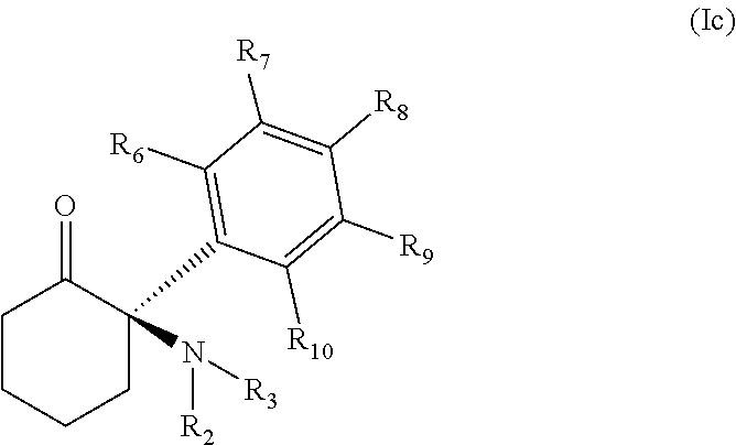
C1([R6])=C(C2(N([R2])[R3])C(=O)CCCC2)C([R10])=C([R9])C([R8])=C1[R7]
